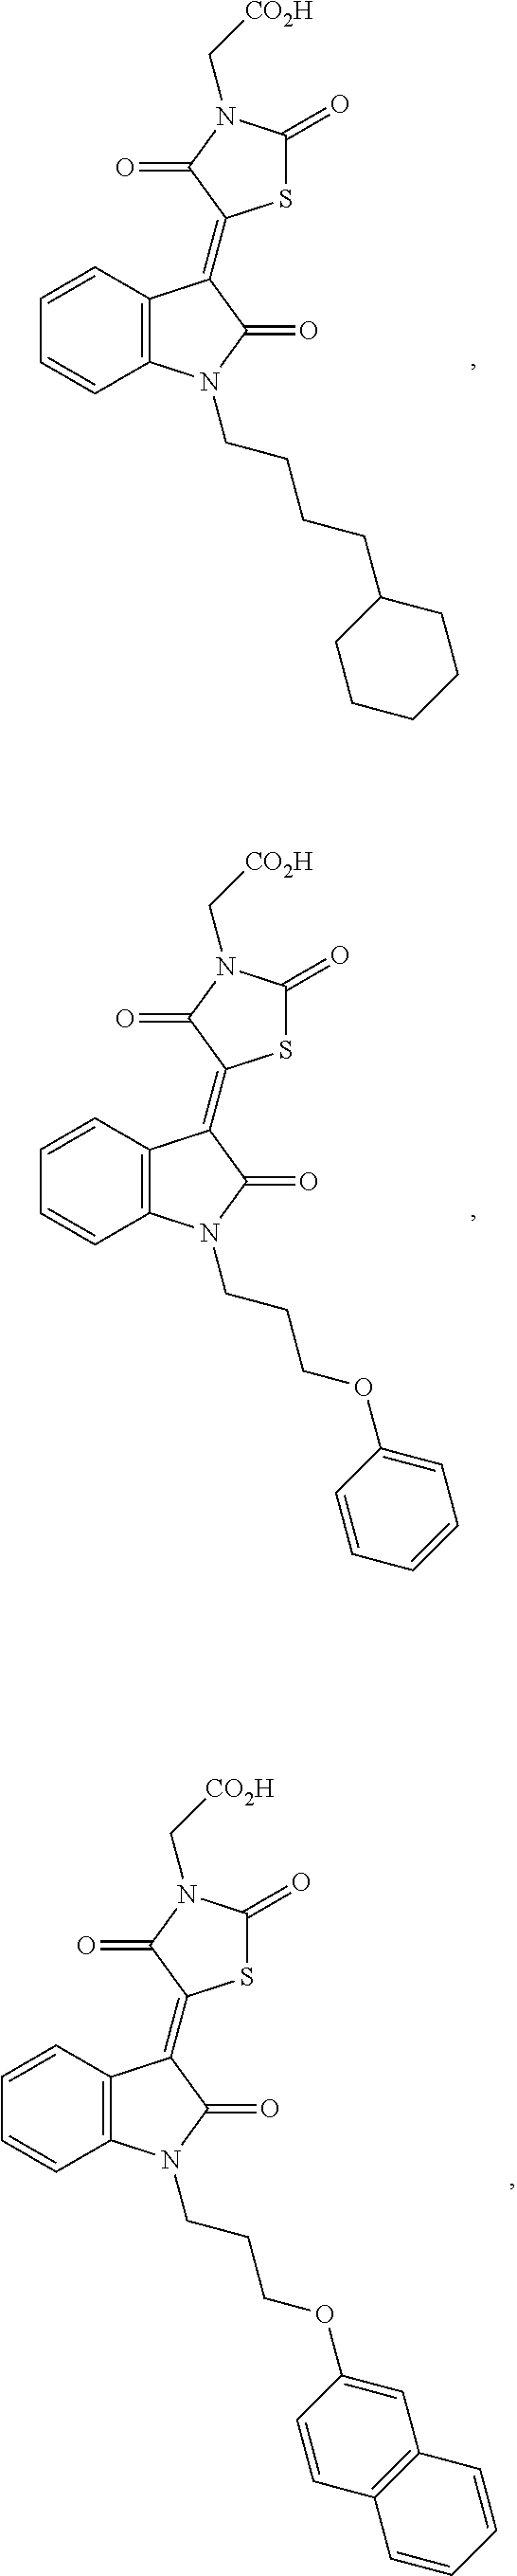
C1=CC2=C(C=C1)C(=C1SC(=O)N(C[CO2H])C1=O)C(=O)N2CCCOC1=CC=CC=C1.C1=CC2=C(C=C1)C(=C1SC(=O)N(C[CO2H])C1=O)C(=O)N2CCCCC1CCCCC1.C1=CC2=C(C=C1)C(=C1SC(=O)N(C[CO2H])C1=O)C(=O)N2CCCOC1=CC2=C(C=C1)C=CC=C2
